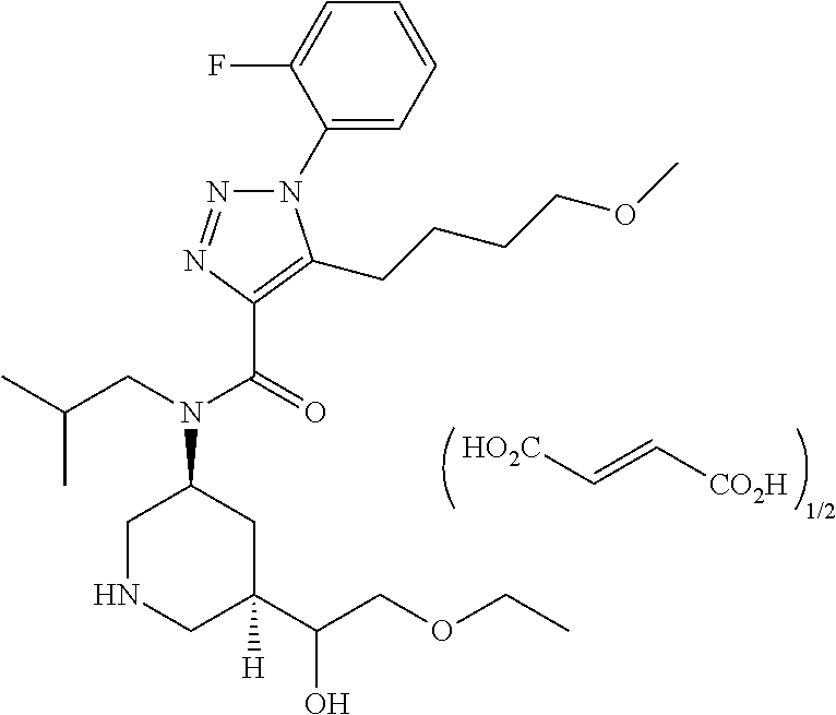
[HO2C]C=C[CO2H].[1/2].N1(C2=CC=CC=C2F)N=NC(C(=O)N(CC(C)C)C2CNCC(C(COCC)O)([H])C2)=C1CCCCOC
